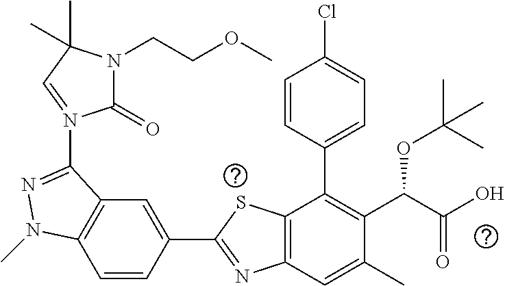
C1=CC(C2=NC3=C(S2)C(C2=CC=C(Cl)C=C2)=C(C(C(O)=O)OC(C)(C)C)C(C)=C3)=CC2=C1N(C)N=C2N1=CC(C)(C)N(CCOC)C1=O
